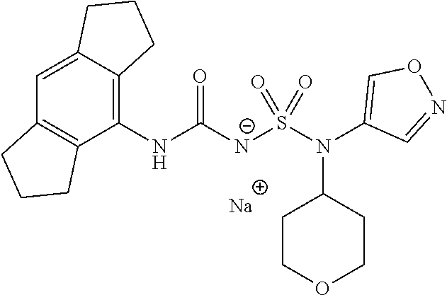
C1(NC([N-]S(N(C2=CON=C2)C2CCOCC2)(=O)=O)=O)=C2C(=CC3=C1CCC3)CCC2.[Na]
